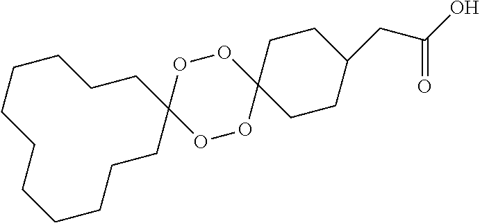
C1CCCCCCCCC2(CC1)OOC1(OO2)CCC(CC(O)=O)CC1
